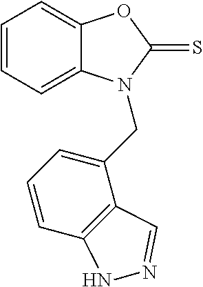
C1=CC=C2C(=C1)OC(=S)N2CC1=CC=CC2=C1C=NN2
